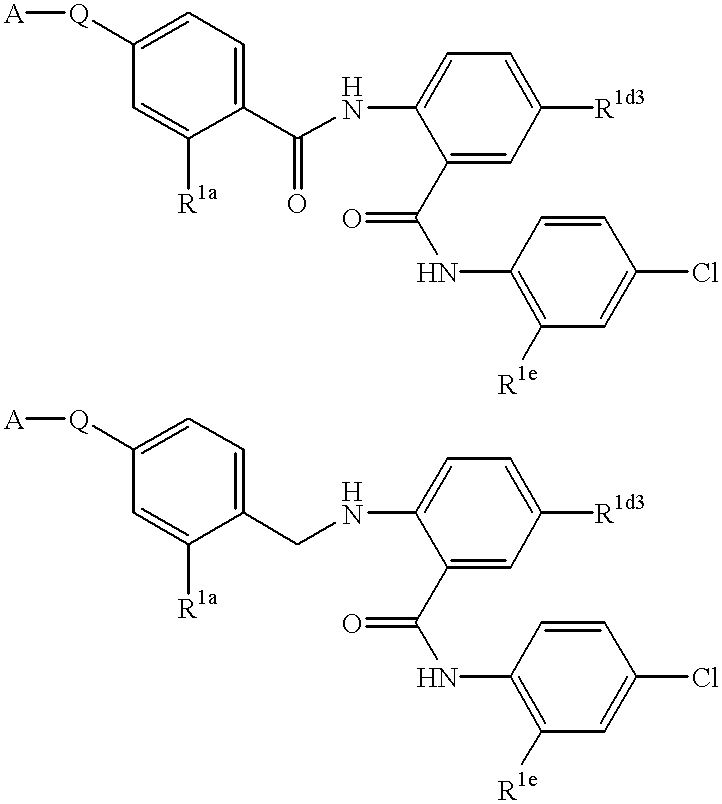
C1([Q][A])=CC=C(C(NC2=CC=C([R1d3])C=C2C(NC2=C([R1e])C=C(Cl)C=C2)=O)=O)C([R1a])=C1.C1([Q][A])=CC=C(CNC2=CC=C([R1d3])C=C2C(NC2=C([R1e])C=C(Cl)C=C2)=O)C([R1a])=C1
